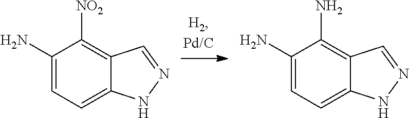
C1(N)=CC=C2C(=C1N)C=NN2.C1(N)=CC=C2C(=C1[NO2])C=NN2
